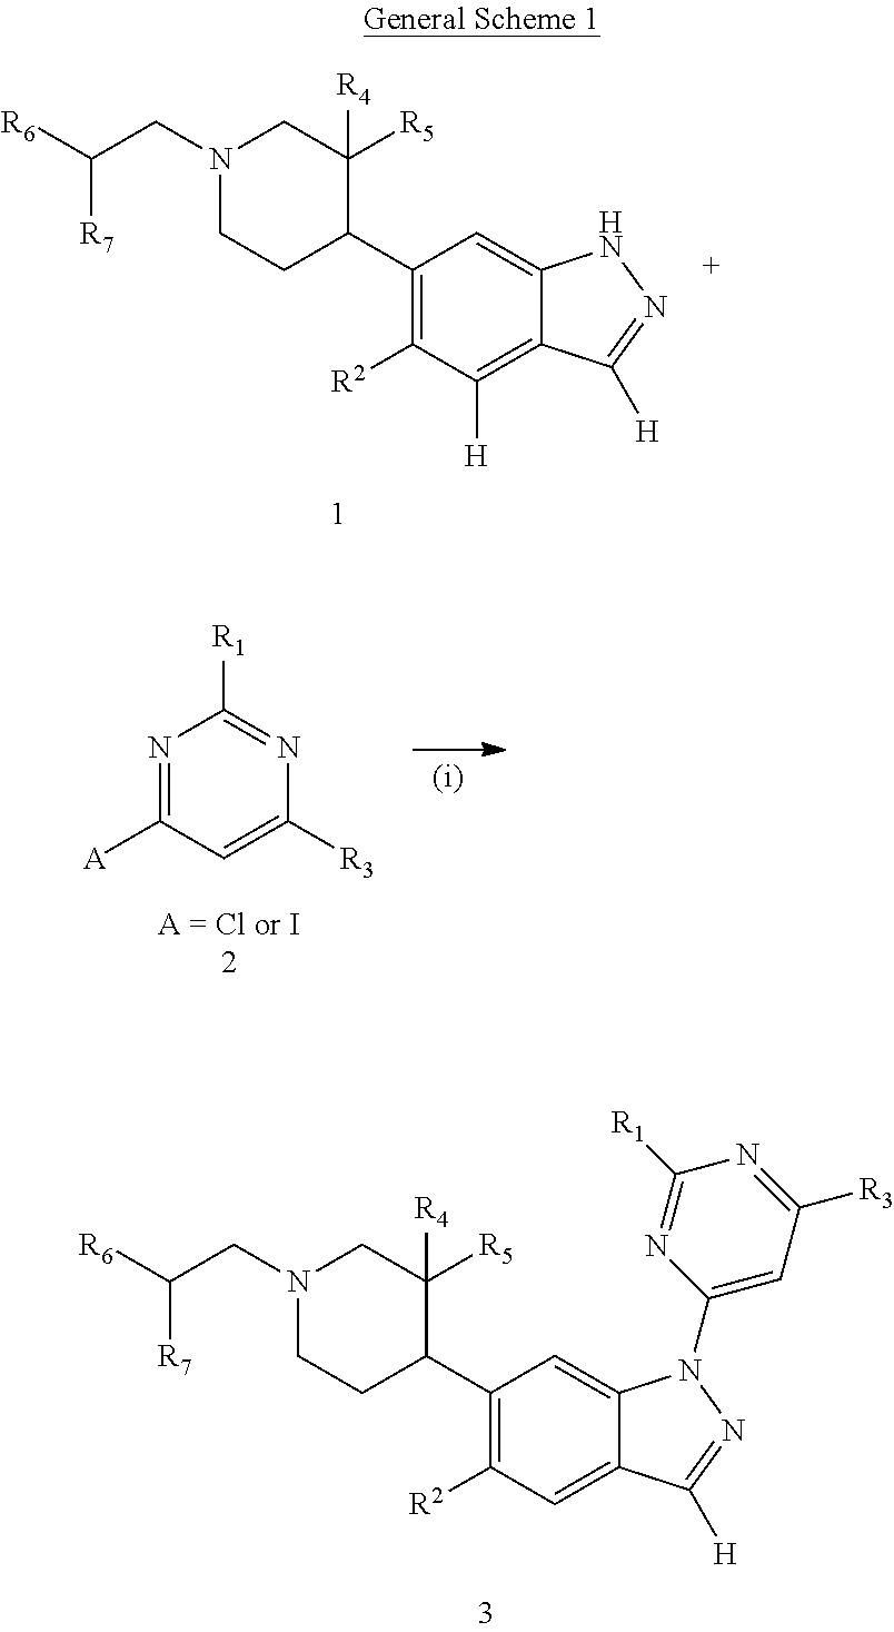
C1(C2CCN(CC([R6])[R7])CC2([R5])[R4])=C([R2])C=C2C(=C1)N(C1=CC([R3])=NC([R1])=N1)N=C2[H].C1(C2CCN(CC([R6])[R7])CC2([R5])[R4])=C([R2])C([H])=C2C(=C1)[H N]N=C2[H].N1=C([A])C=C([R3])N=C1[R1]
